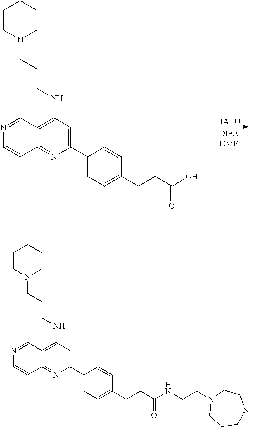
[HATU].C1CN(CCCNC2=C3C(=NC(C4=CC=C(CCC(=O)O)C=C4)=C2)C=CN=C3)CCC1.C1CN(CCCNC2=C3C(=NC(C4=CC=C(CCC(=O)NCCN5CCCN(C)CC5)C=C4)=C2)C=CN=C3)CCC1
